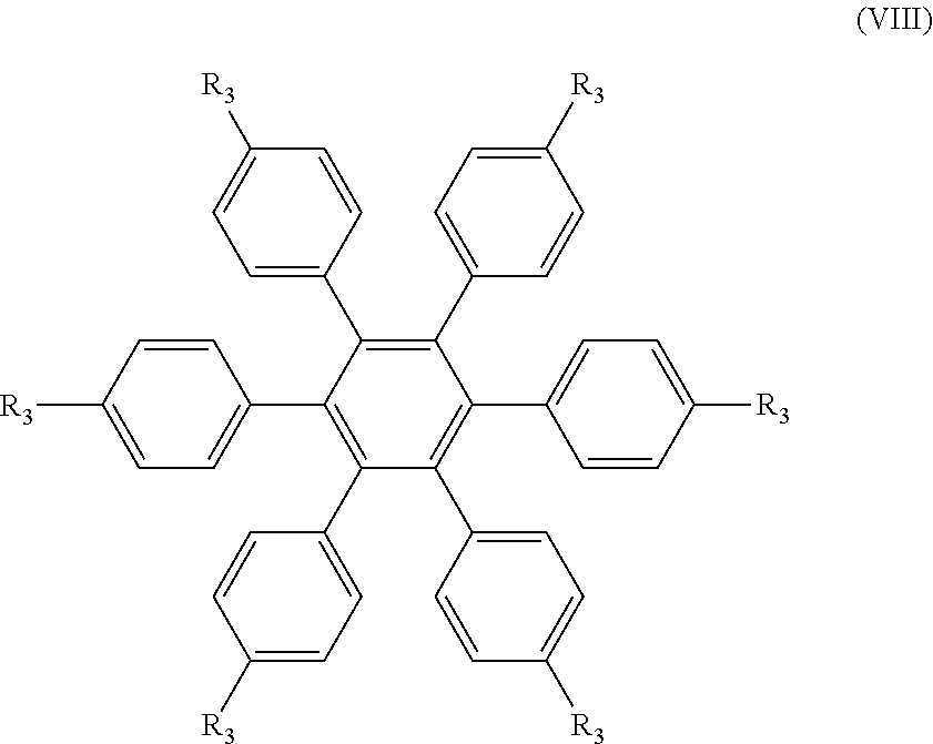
C1=C(C2=C(C3=CC=C([R3])C=C3)C(C3=CC=C([R3])C=C3)=C(C3=CC=C([R3])C=C3)C(C3=CC=C([R3])C=C3)=C2C2=CC=C([R3])C=C2)C=CC([R3])=C1
